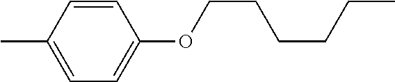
CC1=CC=C(OCCCCCC)C=C1
